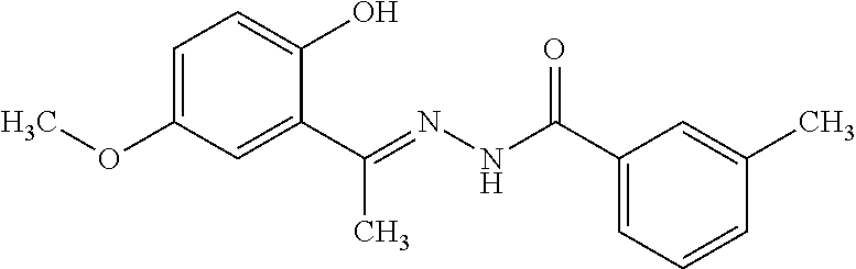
C1=C(OC)C=C(C(C)=NNC(=O)C2=CC=CC(C)=C2)C(O)=C1
